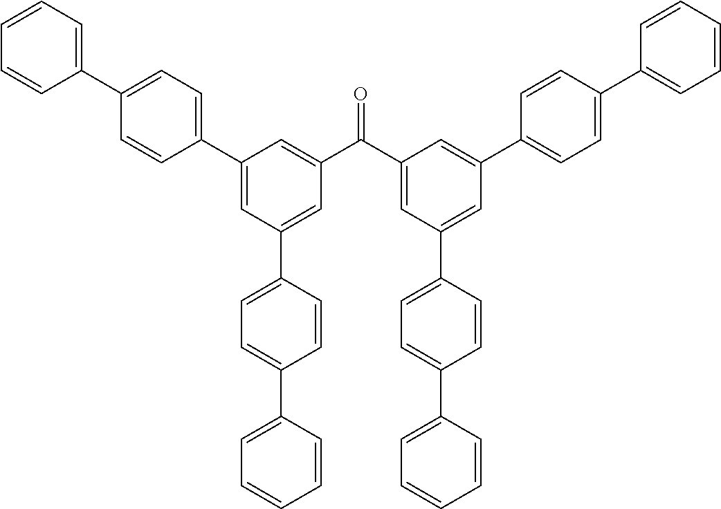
C1(C2=CC(C3=CC=C(C4=CC=CC=C4)C=C3)=CC(C(C3=CC(C4=CC=C(C5=CC=CC=C5)C=C4)=CC(C4=CC=C(C5=CC=CC=C5)C=C4)=C3)=O)=C2)=CC=C(C2=CC=CC=C2)C=C1
